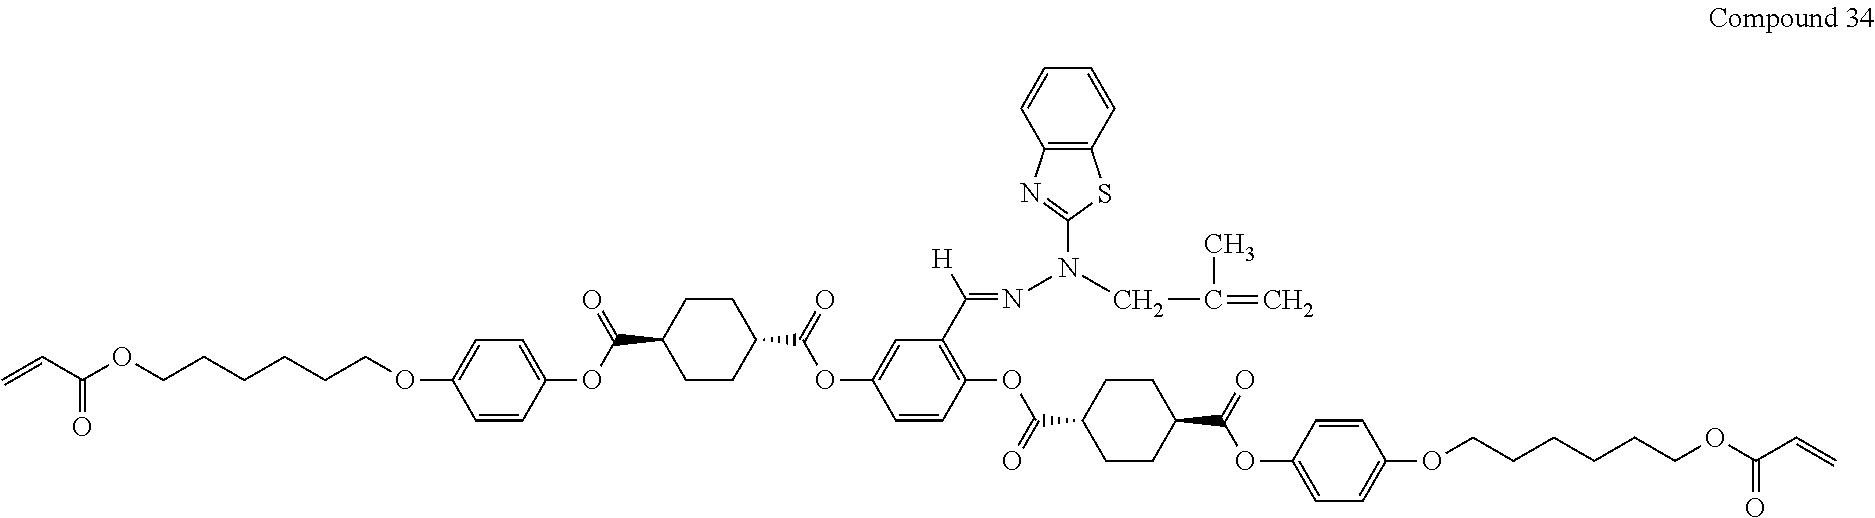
C=CC(OCCCCCCOC1=CC=C(OC(=O)C2CCC(C(=O)OC3=CC(C([H])=NN(CC(C)=C)C4=NC5=C(S4)C=CC=C5)=C(OC(=O)C4CCC(C(=O)OC5=CC=C(OCCCCCCOC(C=C)=O)C=C5)CC4)C=C3)CC2)C=C1)=O
